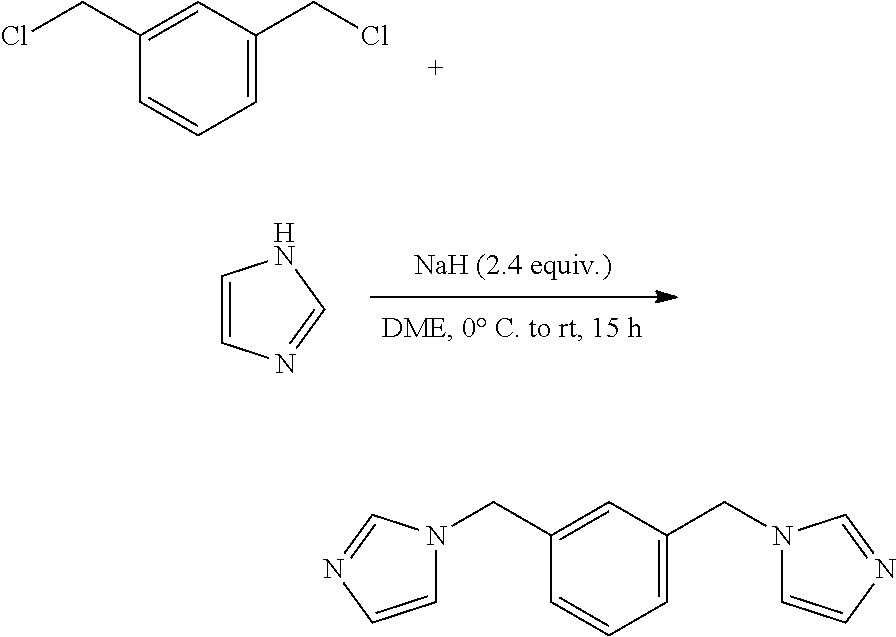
C1=CC=C(CCl)C=C1CCl.C1=CN=CN1.C1=CC=C(CN2C=CN=C2)C=C1CN1C=CN=C1
